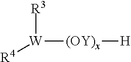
[R3][W]([R4])[(OY)x][H]
